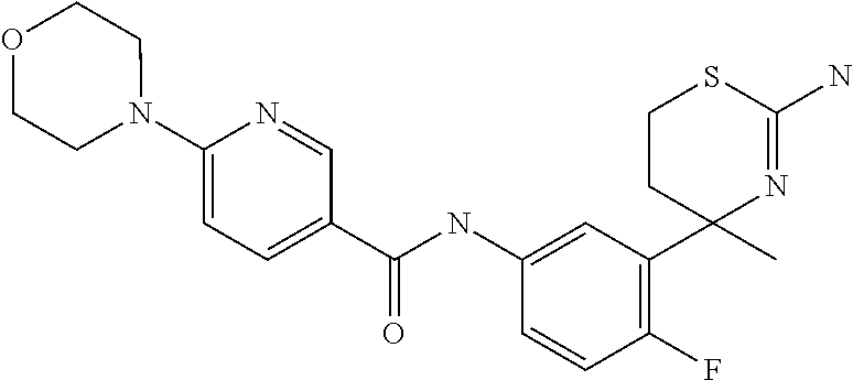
C1(NC(=O)C2=CC=C(N3CCOCC3)N=C2)=CC(C2(C)N=C(N)SCC2)=C(F)C=C1
